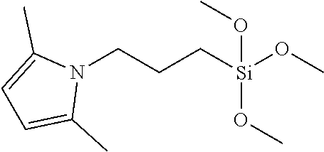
N1(CCC[Si](OC)(OC)OC)C(C)=CC=C1C
